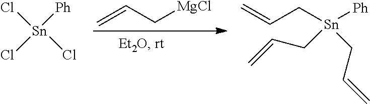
[Sn]([Ph])(Cl)(Cl)Cl.C(C[Sn]([Ph])(CC=C)CC=C)=C.C=CC[MgCl]
